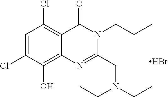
Br.C1=C(Cl)C(O)=C2C(=C1Cl)C(=O)N(CCC)C(CN(CC)CC)=N2
